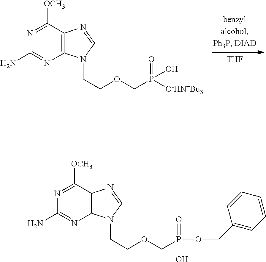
N1=C([OCH3])C2=C(N=C1N)N(CCOCP(OCC1=CC=CC=C1)(=O)O)C=N2.N1=C([OCH3])C2=C(N=C1N)N(CCOCP(O)(=O)[O-HN+Bu3])C=N2.[THF]
